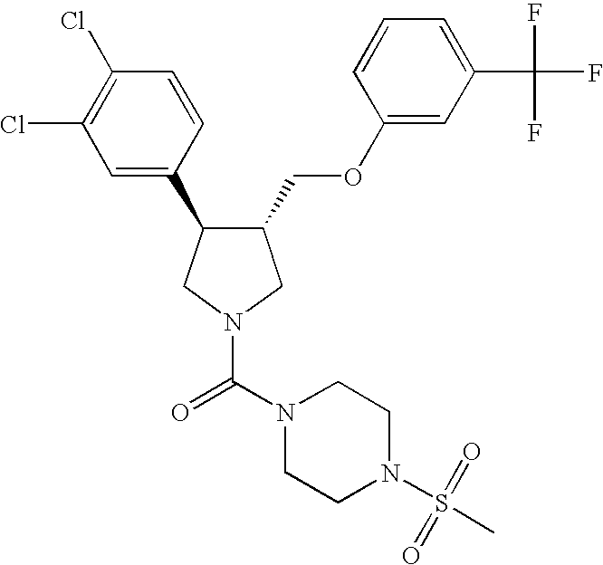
C1(COC2=CC(C(F)(F)F)=CC=C2)C(C2=CC(Cl)=C(Cl)C=C2)CN(C(N2CCN(S(=O)(C)=O)CC2)=O)C1
